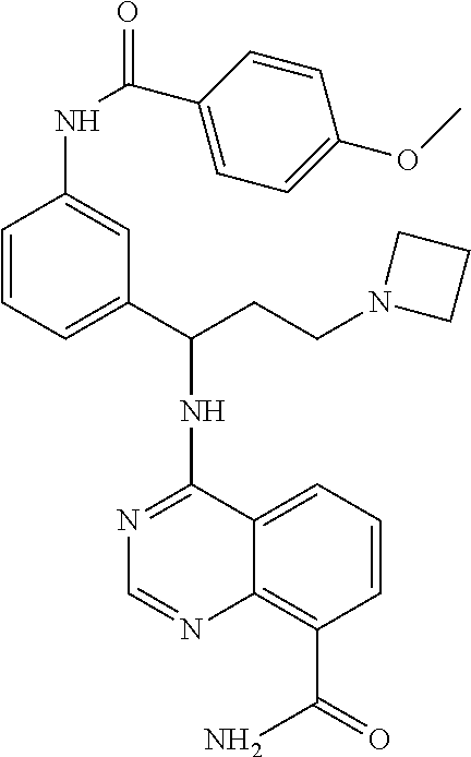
C1(NC(C2=CC=CC(NC(C3=CC=C(OC)C=C3)=O)=C2)CCN2CCC2)=NC=NC2=C(C(=O)N)C=CC=C12
